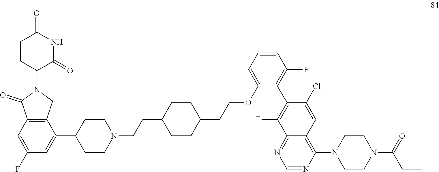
N1(C(CC)=O)CCN(C2=C3C=C(Cl)C(C4=C(F)C=CC=C4OCCC4CCC(CCN5CCC(C6=CC(F)=CC7=C6CN(C6CCC(=O)NC6=O)C7=O)CC5)CC4)=C(F)C3=NC=N2)CC1
